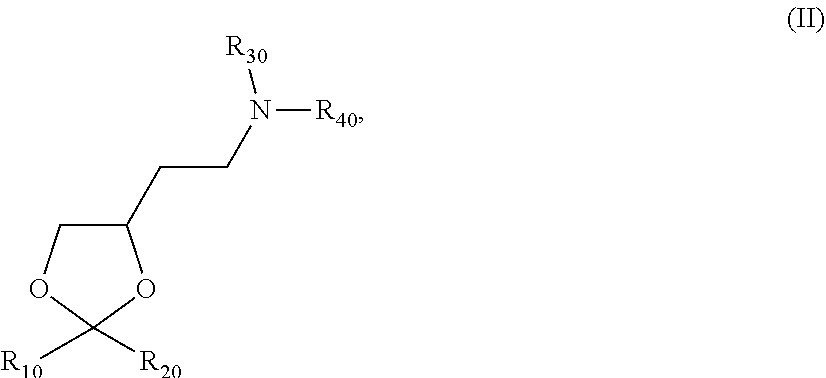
C1(CCN([R40])[R30])COC([R10])([R20])O1
